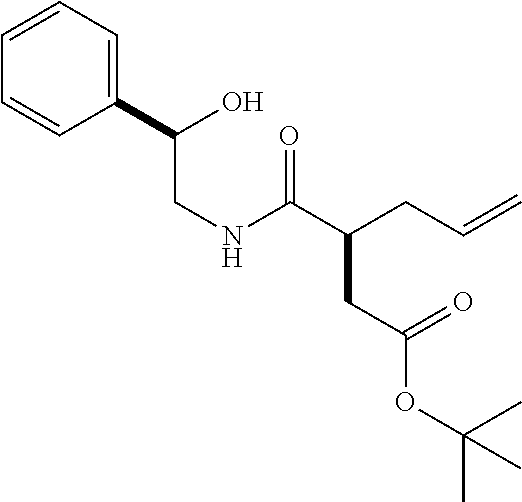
C1=CC=CC(C(O)CNC(C(CC=C)CC(=O)OC(C)(C)C)=O)=C1
